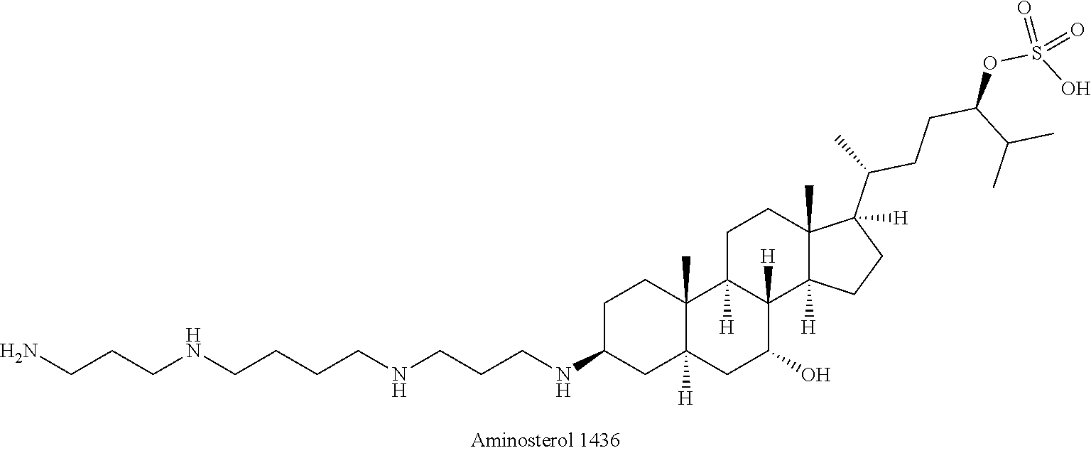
OC1CC2([H])CC(NCCCNCCCCNCCCN)CCC2(C)C2([H])C1([H])C1([H])C(C)(CC2)C(C(C)CCC(OS(O)(=O)=O)C(C)C)([H])CC1
